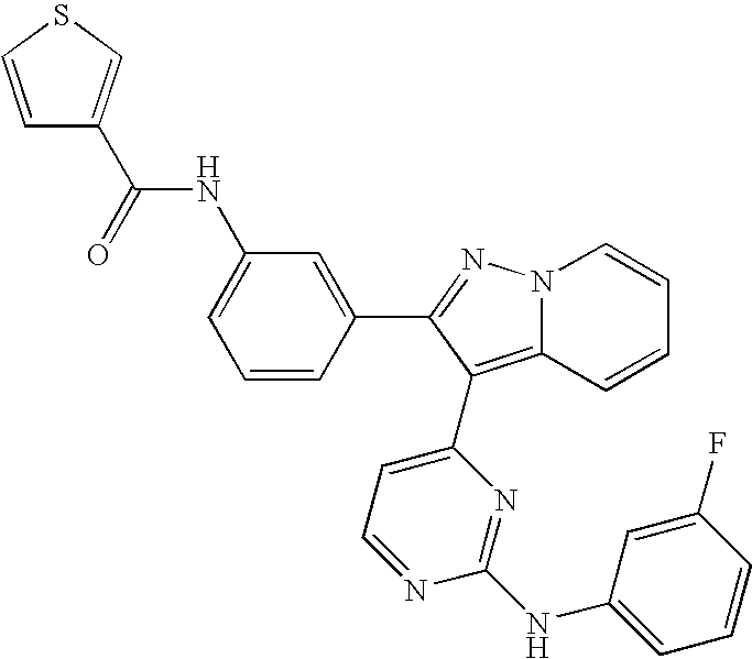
C1(NC(C2=CSC=C2)=O)=CC=CC(C2=NN3C(=C2C2=CC=NC(NC4=CC=CC(F)=C4)=N2)C=CC=C3)=C1
